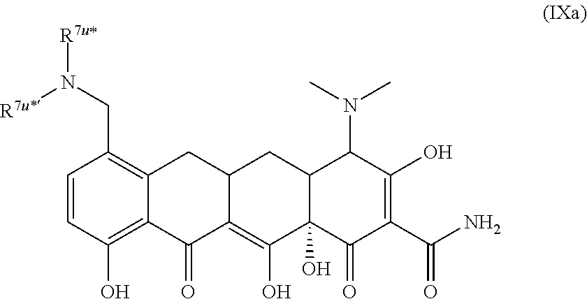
N(CC1=C2C(=C(O)C=C1)C(=O)C1=C(O)C3(O)C(CC1C2)C(N(C)C)C(O)=C(C(N)=O)C3=O)([R7u*])[R7u*]
